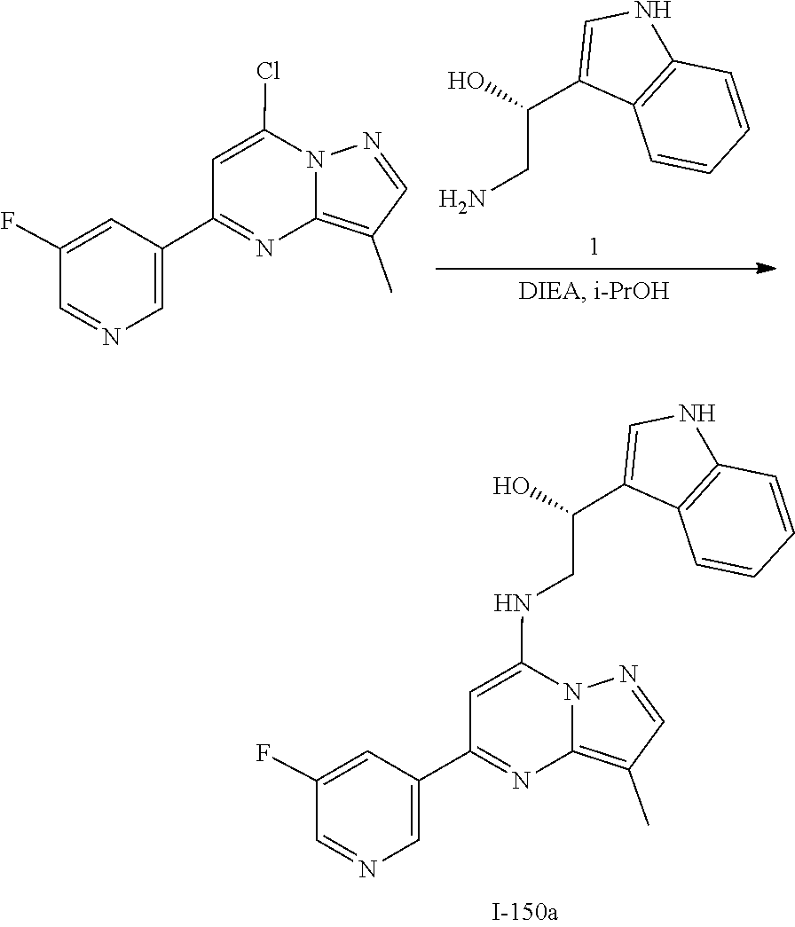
C12=C(C)C=NN1C(NCC(C1=CNC3=C1C=CC=C3)O)=CC(C1=CN=CC(F)=C1)=N2.C1(C(O)CN)=CNC2=C1C=CC=C2.C1=NN2C(=C1C)N=C(C1=CN=CC(F)=C1)C=C2Cl
